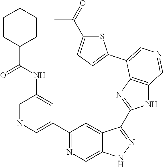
C1(C2=CN=CC(NC(C3CCCCC3)=O)=C2)=NC=C2C(=C1)C(C1=NC3=C(N1)C=NC=C3C1=CC=C(C(C)=O)S1)=NN2
